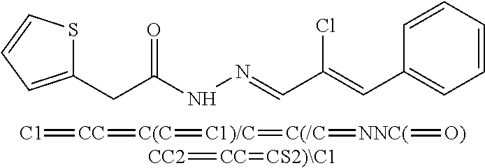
C1(CC(NN=CC(=CC2=CC=CC=C2)Cl)=O)=CC=CS1.[C1]=[CC]=[C(C]=[C1)/C]=[C(/C]=[NNC(]=[O)].[CC2]=[CC]=[CS2)\C1]
